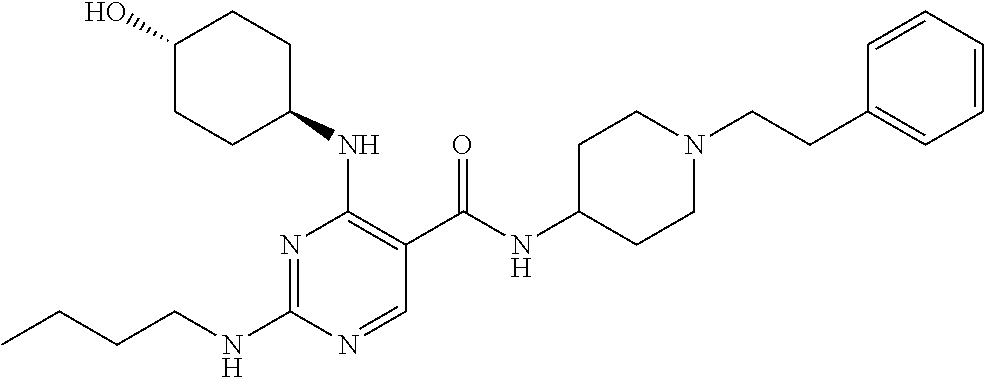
CCCCNC1=NC(NC2CCC(O)CC2)=C(C(NC2CCN(CCC3=CC=CC=C3)CC2)=O)C=N1
